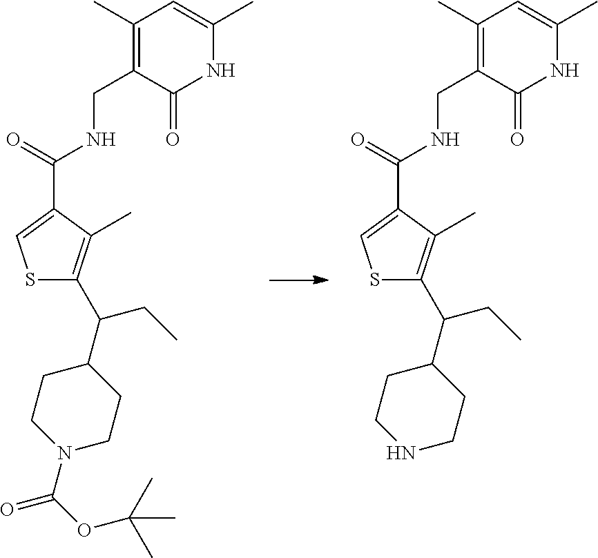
N1(C(=O)OC(C)(C)C)CCC(C(CC)C2=C(C)C(C(NCC3=C(C)C=C(C)NC3=O)=O)=CS2)CC1.N1CCC(C(CC)C2=C(C)C(C(NCC3=C(C)C=C(C)NC3=O)=O)=CS2)CC1
